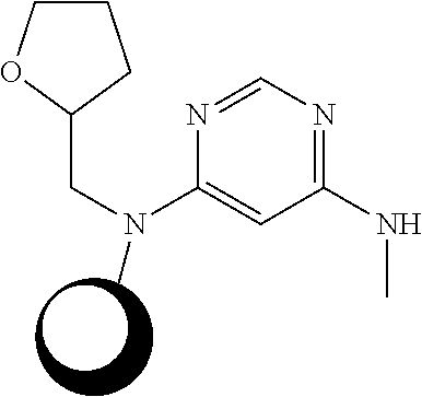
C1COC(CN(C2=CC(NC)=NC=N2)C)C1
